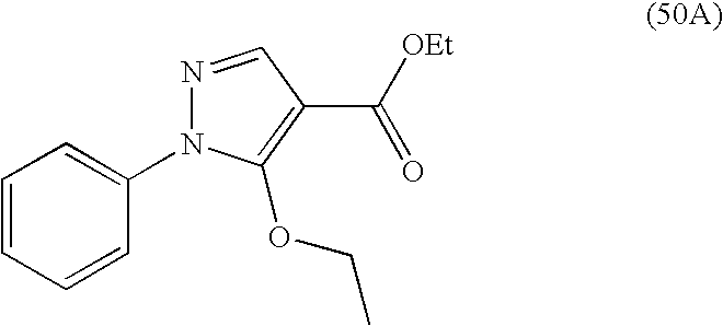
N1=CC(C([OEt])=O)=C(OCC)N1C1=CC=CC=C1
